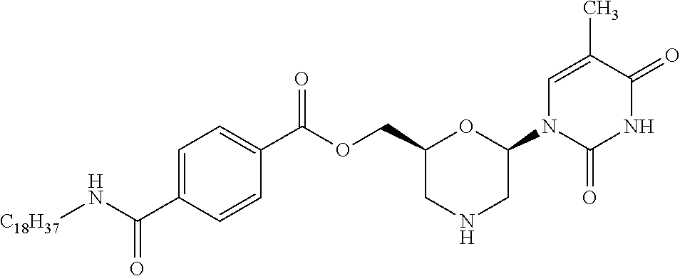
C1=C(C)C(=O)NC(=O)N1C1CNCC(COC(=O)C2=CC=C(C(=O)N[C18H37])C=C2)O1
